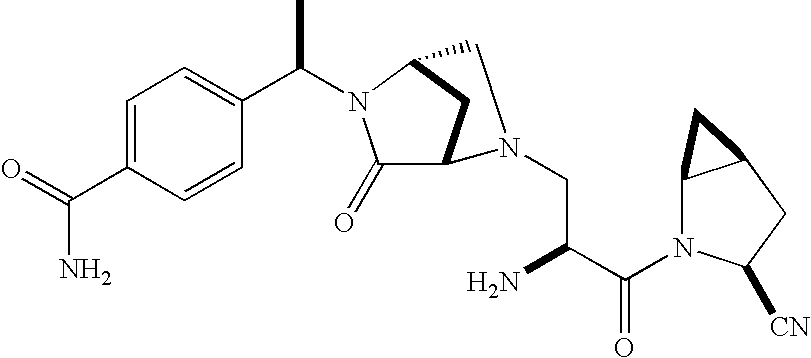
C1=C(C(=O)N)C=CC(C(C)N2C(=O)C3CC2CN3CC(N)C(N2C3C(CC2[CN])C3)=O)=C1
